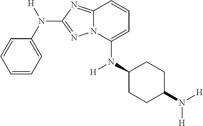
C1=CC=C(N([H])C2=NN3C(=N2)C=CC=C3N(C2CCC(N([H])[H])CC2)[H])C=C1
